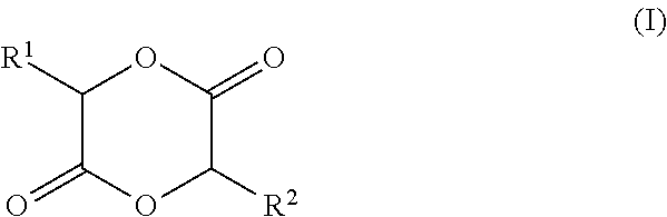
C1([R1])C(=O)OC([R2])C(=O)O1
